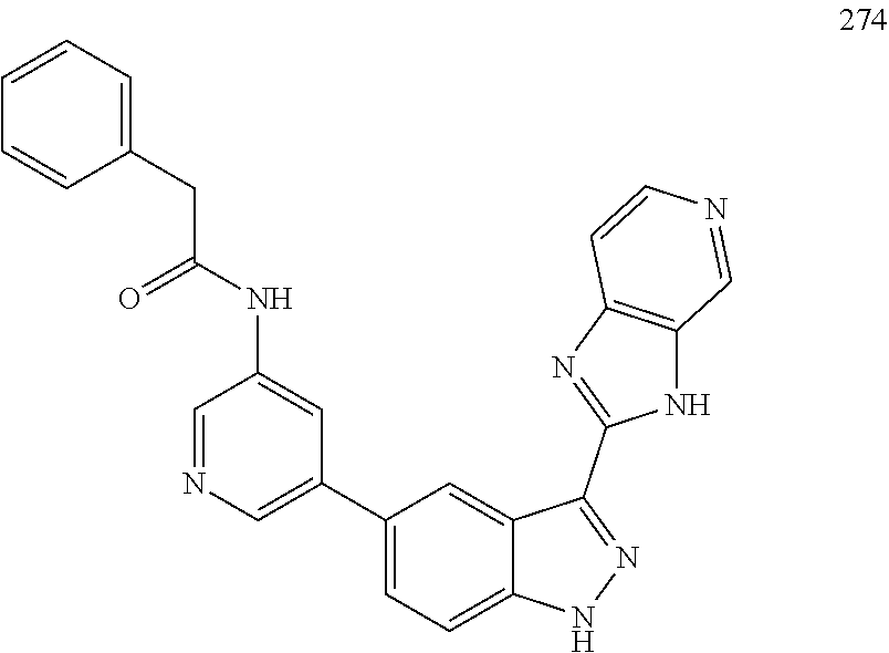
C(C(NC1=CC(C2=CC=C3C(=C2)C(C2=NC4=C(N2)C=NC=C4)=NN3)=CN=C1)=O)C1=CC=CC=C1
